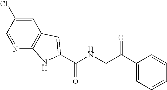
C(NCC(=O)C1=CC=CC=C1)(=O)C1=CC2=C(N=CC(Cl)=C2)N1
